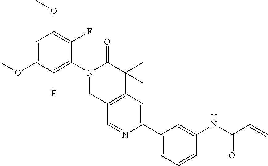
C1=C(OC)C(F)=C(N2CC3=C(C4(C2=O)CC4)C=C(C2=CC=CC(NC(C=C)=O)=C2)N=C3)C(F)=C1OC
